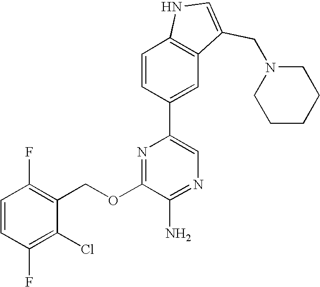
C1(OCC2=C(F)C=CC(F)=C2Cl)=NC(C2=CC3=C(C=C2)NC=C3CN2CCCCC2)=CN=C1N
